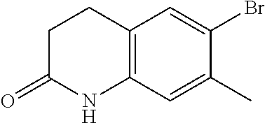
C12=C(C=C(C)C(Br)=C1)NC(=O)CC2
